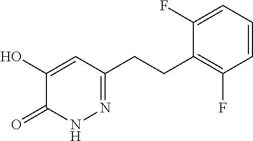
C1(F)=C(CCC2=NNC(=O)C(O)=C2)C(F)=CC=C1
